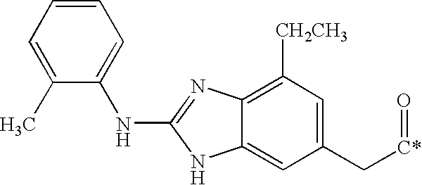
C1(C)=CC=CC=C1NC1=NC2=C([CH2CH3])C=C(C[C*]=O)C=C2N1
